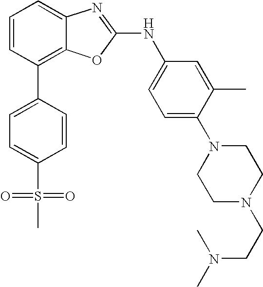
C1=CC(C2=CC=C(S(=O)(C)=O)C=C2)=C2C(=C1)N=C(NC1=CC=C(N3CCN(CCN(C)C)CC3)C(C)=C1)O2
